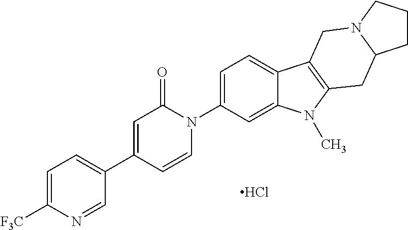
Cl.C1=CN(C2=CC=C3C(=C2)N(C)C2=C3CN3C(C2)CCC3)C(=O)C=C1C1=CC=C([F3C])N=C1
